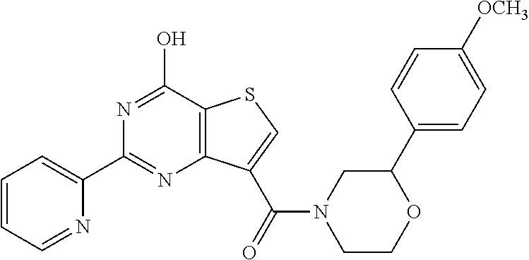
N1=C(O)C2=C(N=C1C1=CC=CC=N1)C(C(=O)N1CCOC(C3=CC=C([OCH3])C=C3)C1)=CS2
